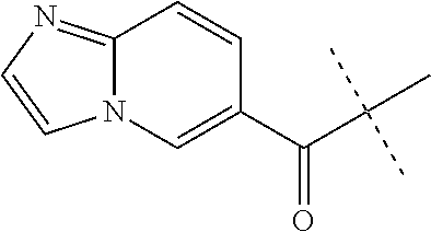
C(C(C)(C)C)(C1=CN2C(=NC=C2)C=C1)=O
